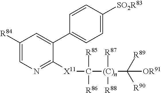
N1=C([X11]C([R86])([R85])[(C)n]([R88])(C([R89])([OR91])[R90])[R87])C(C2=CC=C([SO2R83])C=C2)=CC([R84])=C1
